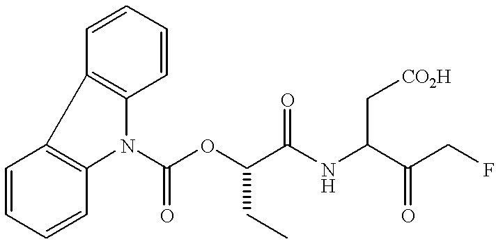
C1=CC=CC2=C1C1=C(N2C(OC(C(NC(C(CF)=O)C[CO2H])=O)CC)=O)C=CC=C1
